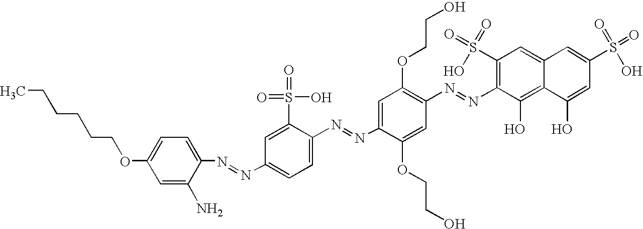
N(=NC1=CC=C(N=NC2=CC(OCCO)=C(N=NC3=C(S(=O)(O)=O)C=C4C(=C3O)C(O)=CC(S(=O)(O)=O)=C4)C=C2OCCO)C(S(=O)(O)=O)=C1)C1=CC=C(OCCCCCC)C=C1N
